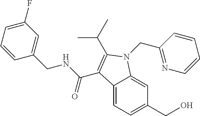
C12=CC=C(CO)C=C1N(CC1=NC=CC=C1)C(C(C)C)=C2C(NCC1=CC(F)=CC=C1)=O
